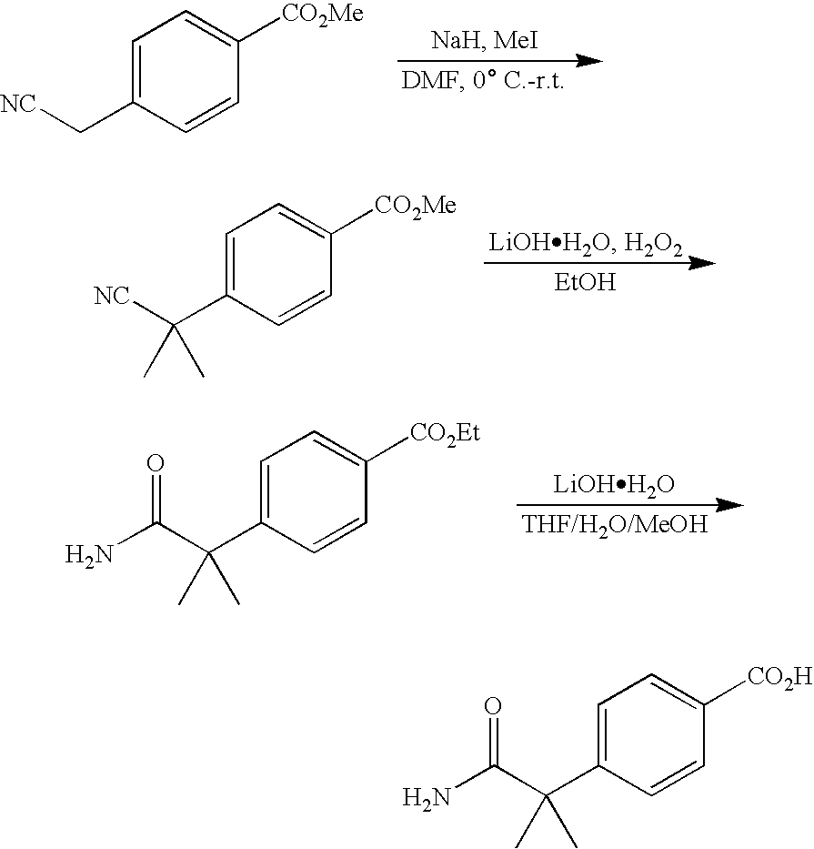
C1=C(C[NC])C=CC([CO2Me])=C1.[EtOH].C1=C(C([NC])(C)C)C=CC([CO2Me])=C1.C1=C(C(C(N)=O)(C)C)C=CC([CO2Et])=C1.[LiOHH2O].C1=C(C(C(N)=O)(C)C)C=CC([CO2H])=C1
